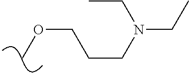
O(C)CCCN(CC)CC
